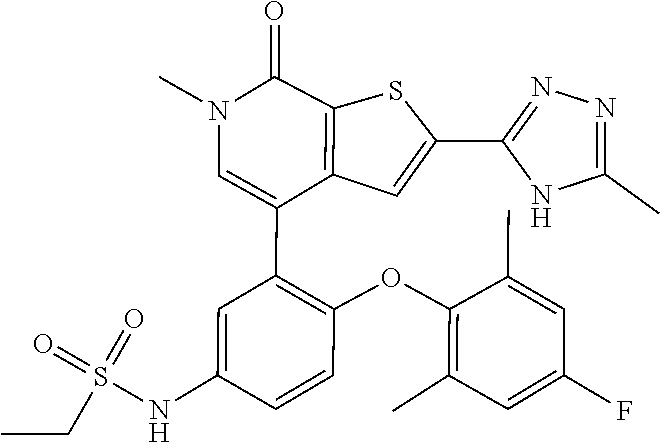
C1(C)=C(OC2=C(C3=CN(C)C(=O)C4=C3C=C(C3=NN=C(C)N3)S4)C=C(NS(CC)(=O)=O)C=C2)C(C)=CC(F)=C1
